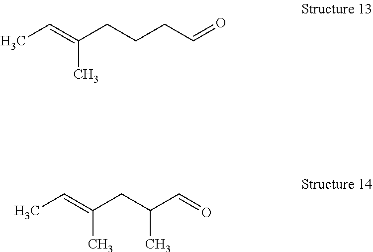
CC=C(CCCC=O)C.CC=C(CC(C=O)C)C
